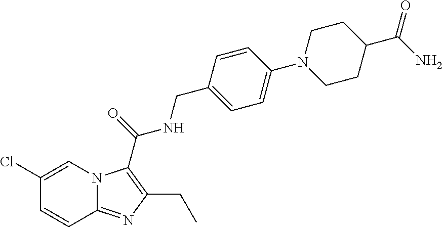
C12=NC(CC)=C(C(=O)NCC3=CC=C(N4CCC(C(N)=O)CC4)C=C3)N1C=C(Cl)C=C2
